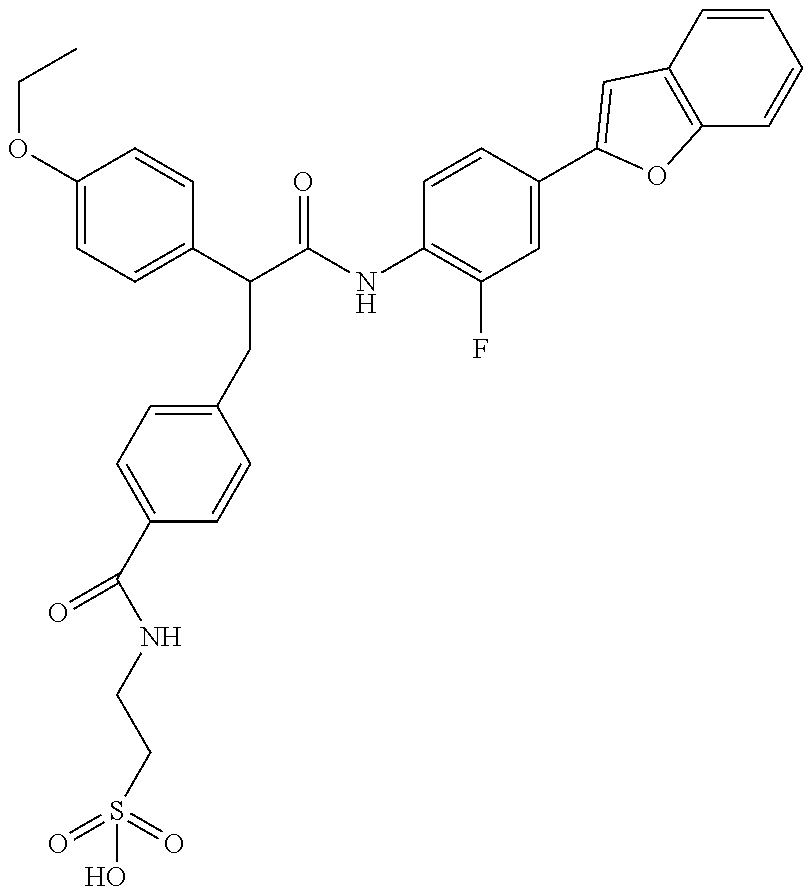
OS(CCNC(C1=CC=C(CC(C(NC2=C(F)C=C(C3=CC4=C(C=CC=C4)O3)C=C2)=O)C2=CC=C(OCC)C=C2)C=C1)=O)(=O)=O
